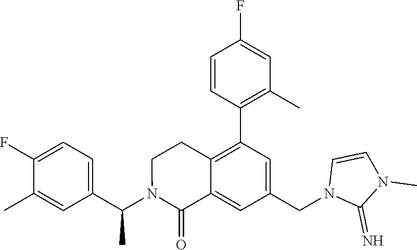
C1=C(F)C(C)=CC(C(N2C(=O)C3=CC(CN4C(=N)N(C)C=C4)=CC(C4=C(C)C=C(F)C=C4)=C3CC2)C)=C1
